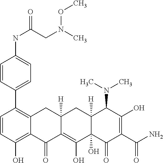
C1=CC(O)=C2C(=C1C1=CC=C(NC(CN(OC)C)=O)C=C1)CC1([H])C(=C(O)C3(O)C([H])(C1)C(N(C)C)C(O)=C(C(N)=O)C3=O)C2=O
